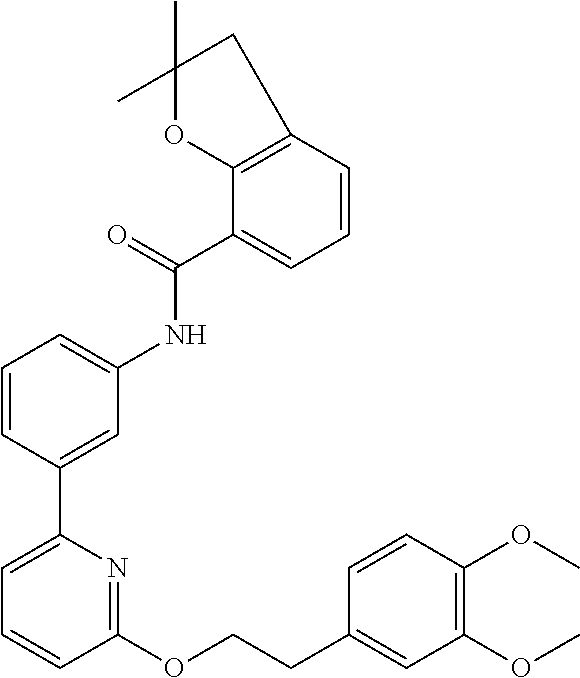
C1=CC(C2=CC=CC(OCCC3=CC(OC)=C(OC)C=C3)=N2)=CC(NC(C2=CC=CC3=C2OC(C)(C)C3)=O)=C1
